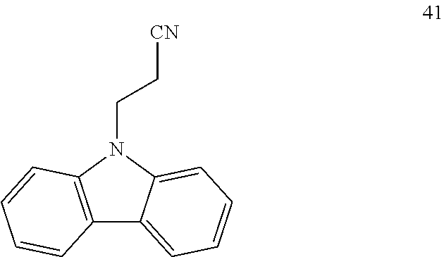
C12=C(N(CC[CN])C3=CC=CC=C13)C=CC=C2
